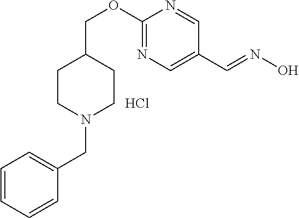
C(=NO)C1=CN=C(OCC2CCN(CC3=CC=CC=C3)CC2)N=C1.Cl
